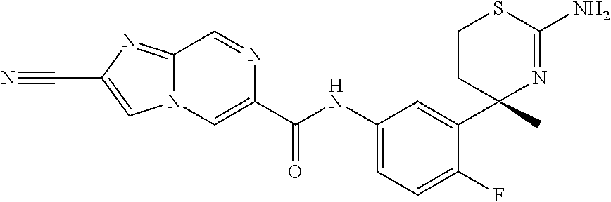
C1(C(NC2=CC=C(F)C(C3(C)N=C(N)SCC3)=C2)=O)=CN2C(=NC(C#N)=C2)C=N1
